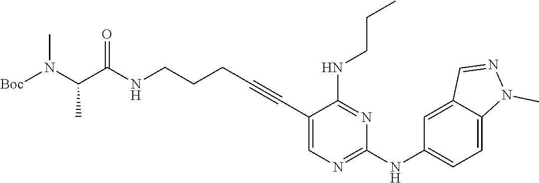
[Boc]N(C(C(NCCCC#CC1=CN=C(NC2=CC=C3C(=C2)C=NN3C)N=C1NCCC)=O)C)C
